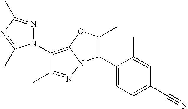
C1(N2N=C(C)N=C2C)=C2N(N=C1C)C(C1=CC=C(C#N)C=C1C)=C(C)O2
